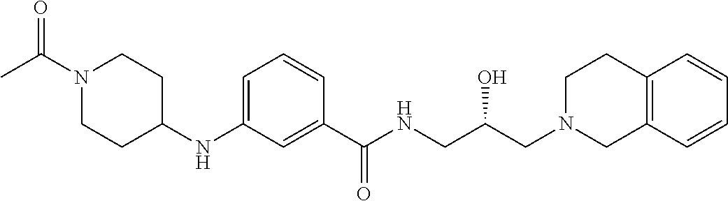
C1(NC2CCN(C(C)=O)CC2)=CC=CC(C(NCC(CN2CCC3=C(C2)C=CC=C3)O)=O)=C1
